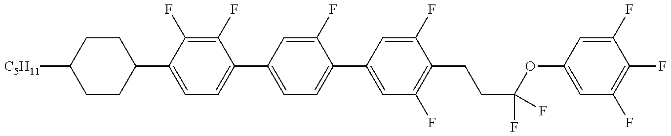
C1CC(C2=CC=C(C3=CC=C(C4=CC(F)=C(CCC(F)(OC5=CC(F)=C(F)C(F)=C5)F)C(F)=C4)C(F)=C3)C(F)=C2F)CCC1[C5H11]
